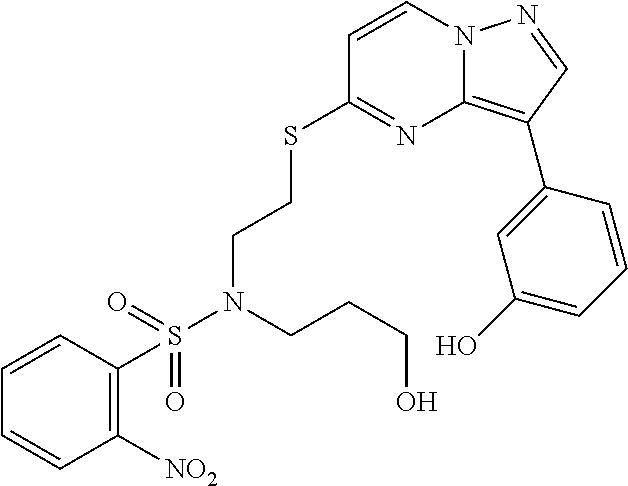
C1=CN2C(=C(C3=CC(O)=CC=C3)C=N2)N=C1SCCN(S(C1=C([NO2])C=CC=C1)(=O)=O)CCCO
